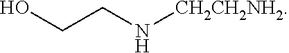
N(CCO)[CH2CH2NH2]
